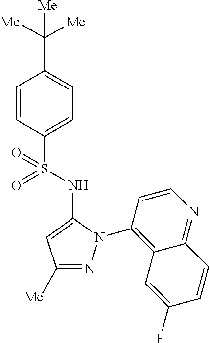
C1=CC(S(=O)(NC2=CC([Me])=NN2C2=C3C(=NC=C2)C=CC(F)=C3)=O)=CC=C1C([Me])([Me])[Me]
